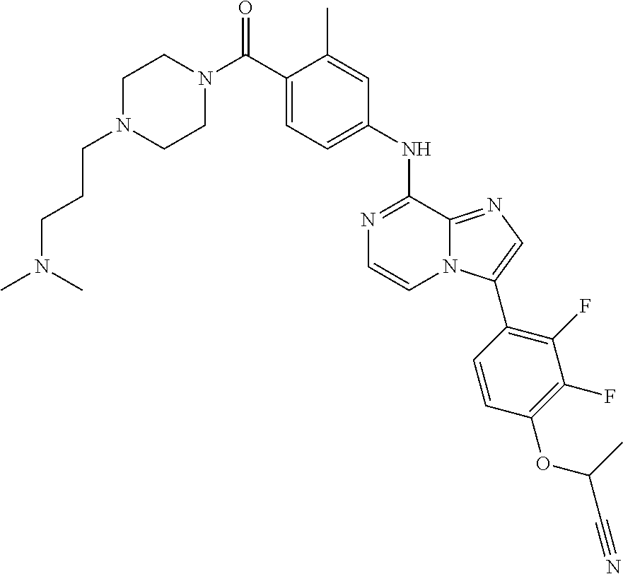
C1N(CCCN(C)C)CCN(C(C2=CC=C(NC3=NC=CN4C3=NC=C4C3=C(F)C(F)=C(OC(C#N)C)C=C3)C=C2C)=O)C1
